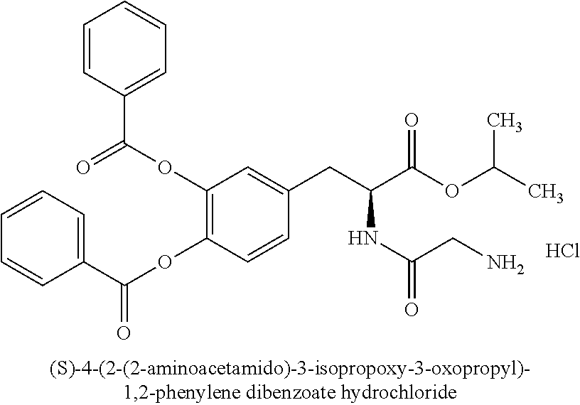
C1=CC(C(=O)OC2=C(OC(=O)C3=CC=CC=C3)C=CC(CC(C(OC(C)C)=O)NC(=O)CN)=C2)=CC=C1.Cl
